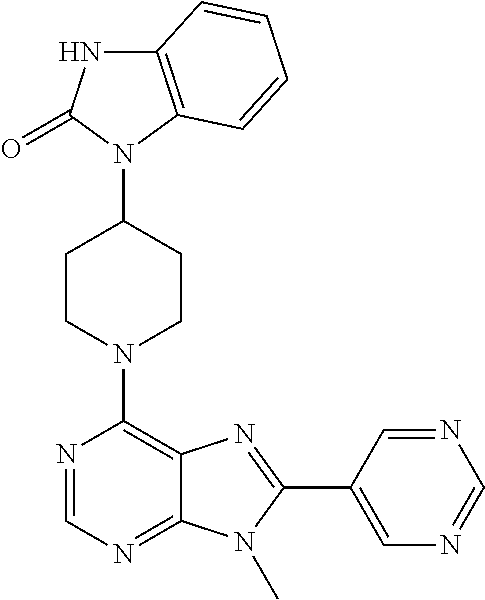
C12=C(N(C3CCN(C4=C5C(=NC=N4)N(C)C(C4=CN=CN=C4)=N5)CC3)C(=O)N1)C=CC=C2
